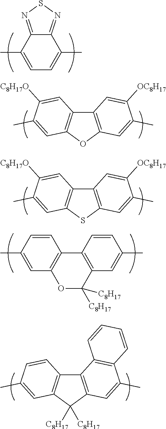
C1(C)=CC=C(C)C2=NSN=C12.C12=C(OC3=C1C=C([C8H17O])C(C)=C3)C=C(C)C([OC8H17])=C2.C12=C(SC3=C1C=C([C8H17O])C(C)=C3)C=C(C)C([OC8H17])=C2.C12=C(C=C(C)C=C1)OC([C8H17])([C8H17])C1=C2C=CC(C)=C1.C12=C(C([C8H17])([C8H17])C3=C1C=CC(C)=C3)C=C(C)C1=C2C=CC=C1
